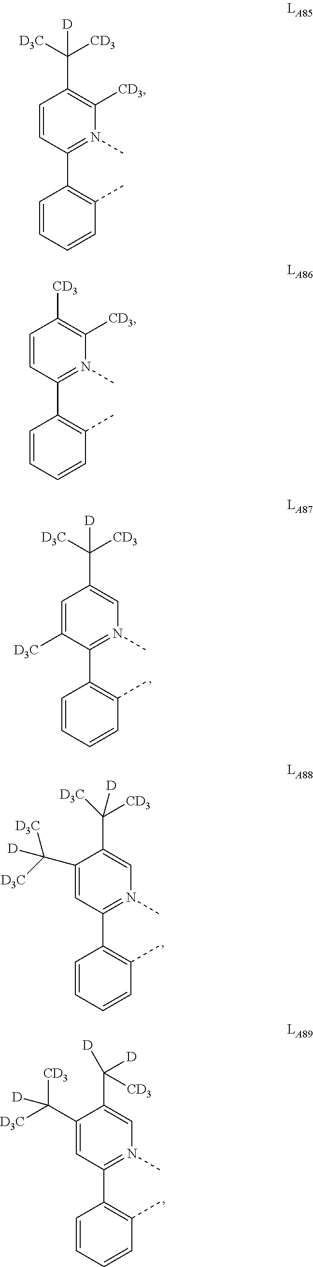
C1(C2=C(C)C=CC=C2)=N(C)C=C(C([D3C])([CD3])[D])C=C1[D3C].C1(C2=C(C)C=CC=C2)=N(C)C=C(C([D3C])([CD3])[D])C(C([D3C])([D3C])[D])=C1.C1(C2=C(C)C=CC=C2)=N(C)C=C(C([D])([CD3])[D])C(C([D3C])([CD3])[D])=C1.C1(C2=C(C)C=CC=C2)=N(C)C([CD3])=C(C([D3C])([CD3])[D])C=C1.C1(C2=C(C)C=CC=C2)=N(C)C([CD3])=C([CD3])C=C1
